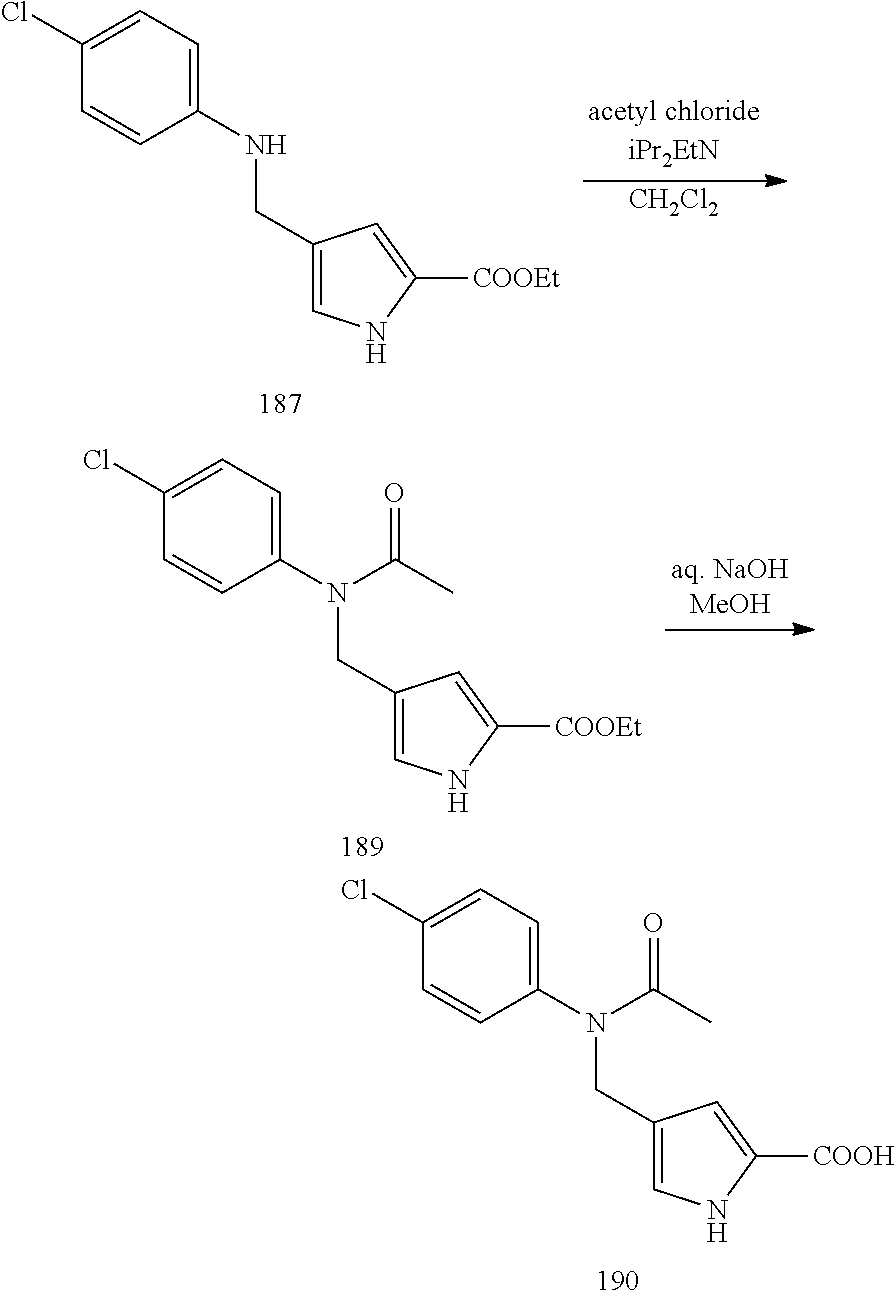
C1(N(CC2=CNC([COOEt])=C2)C(C)=O)=CC=C(Cl)C=C1.N(CC1=CNC([COOEt])=C1)C1=CC=C(Cl)C=C1.[CH2Cl2].C1(N(CC2=CNC([COOH])=C2)C(C)=O)=CC=C(Cl)C=C1
